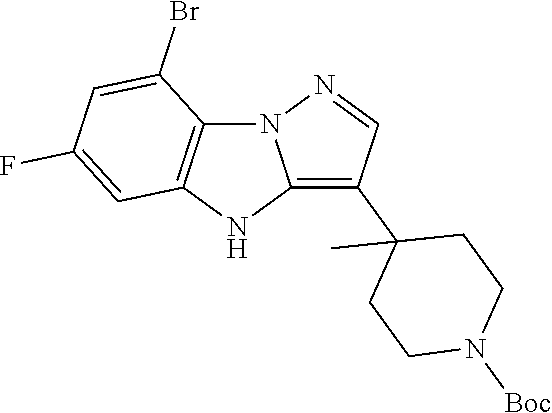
N12C3=C(NC1=C(C1(C)CCN([Boc])CC1)C=N2)C=C(F)C=C3Br
